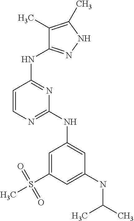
C1=CN=C(NC2=CC(NC(C)C)=CC(S(C)(=O)=O)=C2)N=C1NC1=NNC(C)=C1C
